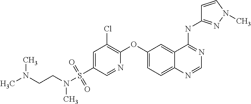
C1=NC(OC2=CC=C3C(=C2)C(NC2=NN(C)C=C2)=NC=N3)=C(Cl)C=C1S(N(CCN(C)C)C)(=O)=O
